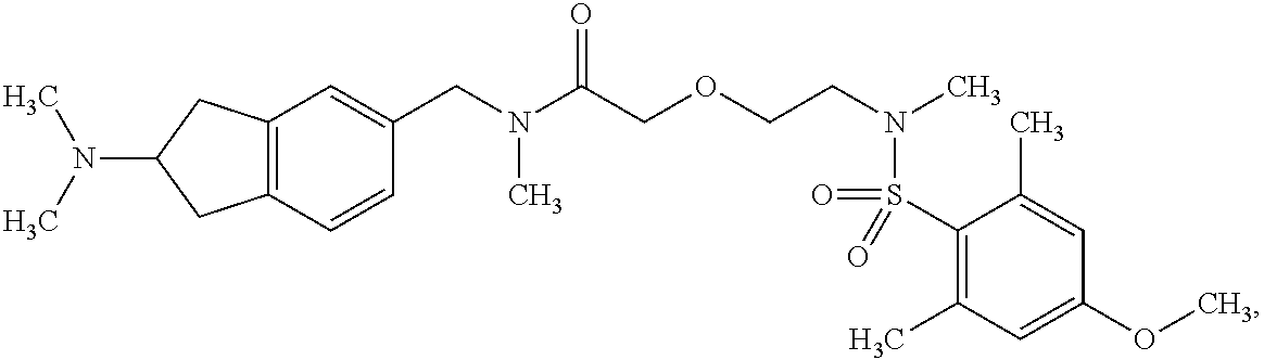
C1(CN(C(COCCN(C)S(=O)(C2=C(C)C=C(OC)C=C2C)=O)=O)C)=CC2=C(C=C1)CC(N(C)C)C2
